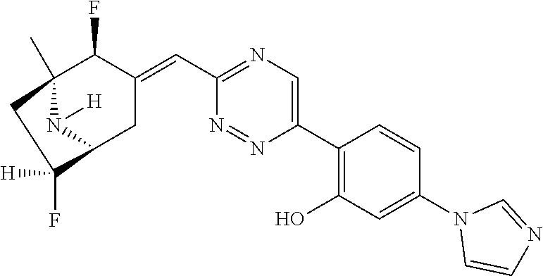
C12(C)N([H])C(CC(=CC3=NC=C(C4=C(O)C=C(N5C=CN=C5)C=C4)N=N3)C1F)C(F)([H])C2
